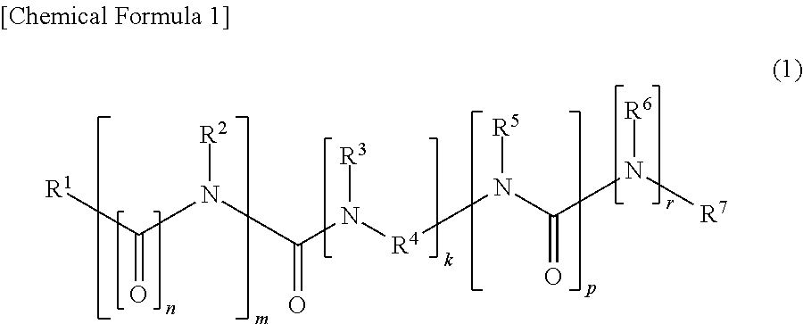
[R1]C(N(C(N([R3])[R4]N([R5])C(N([R6])[R7])=O)=O)[R2])=O
